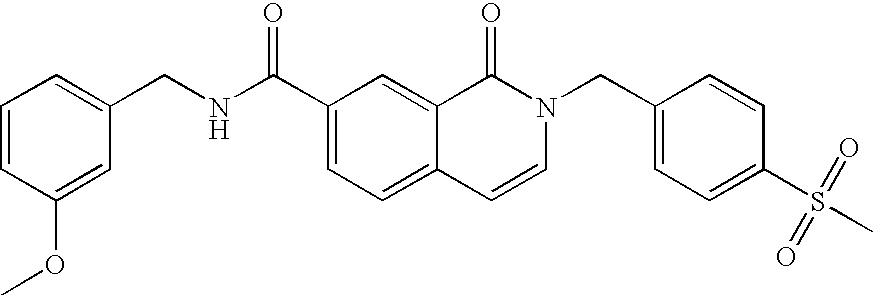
C1=CC(OC)=CC(CNC(C2=CC=C3C(=C2)C(=O)N(CC2=CC=C(S(C)(=O)=O)C=C2)C=C3)=O)=C1
